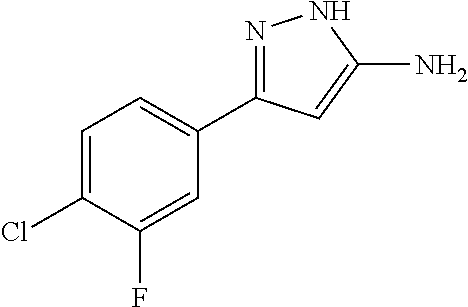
C1=C(Cl)C(F)=CC(C2=NNC(N)=C2)=C1
